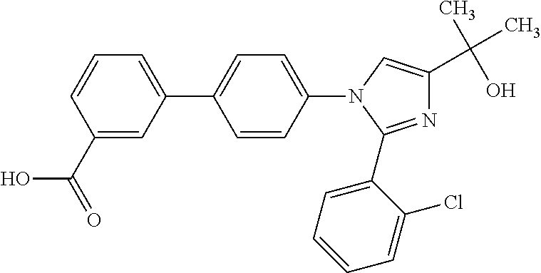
C1=C(C2=CC=C(N3C=C(C(C)(O)C)N=C3C3=CC=CC=C3Cl)C=C2)C=C(C(=O)O)C=C1
